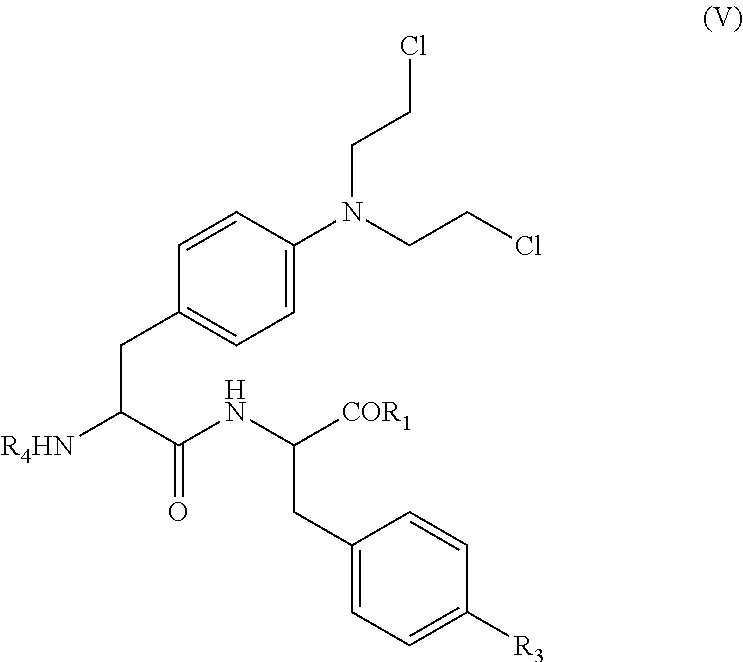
C1(CC(NC(C([R4HN])CC2=CC=C(N(CCCl)CCCl)C=C2)=O)[COR1])=CC=C([R3])C=C1
